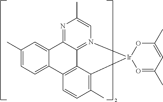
C1(C)=CC=C2C(=C1)C1=NC(C)=CN3=C1C1=C2C=CC(C)=C1[Ir]31O=C(C)C=C(C)O1
